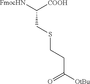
[FmocHN]C([COOH])CSCCC(=O)[OtBu]
